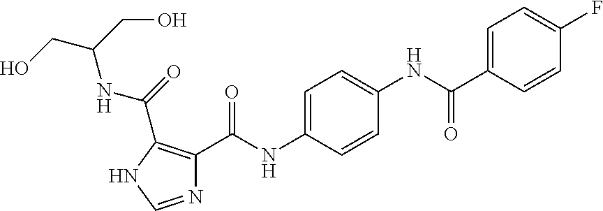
N1=CNC(C(NC(CO)CO)=O)=C1C(NC1=CC=C(NC(C2=CC=C(F)C=C2)=O)C=C1)=O
